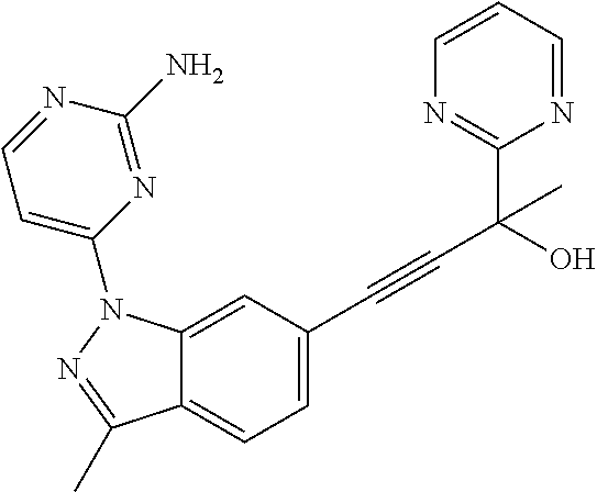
C12=CC(C#CC(C3=NC=CC=N3)(C)O)=CC=C1C(C)=NN2C1=CC=NC(N)=N1
